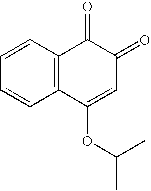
C1=CC=CC2=C1C(=O)C(=O)C=C2OC(C)C
